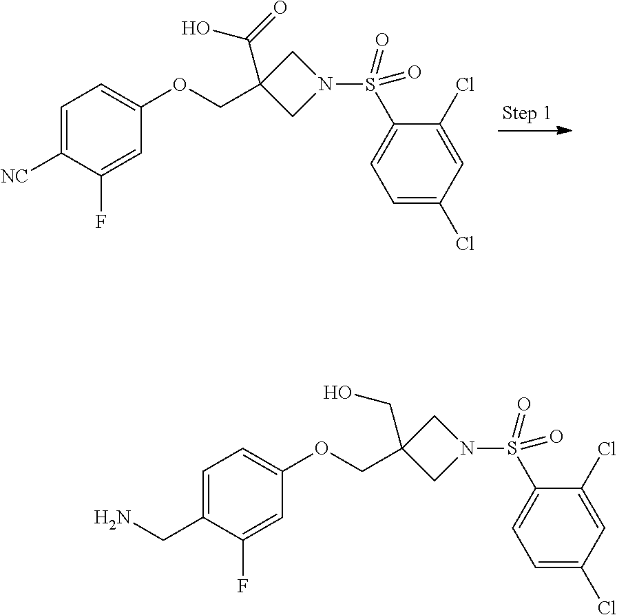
C1=C([NC])C(F)=CC(OCC2(C(=O)O)CN(S(C3=CC=C(Cl)C=C3Cl)(=O)=O)C2)=C1.C1=C(CN)C(F)=CC(OCC2(CO)CN(S(C3=CC=C(Cl)C=C3Cl)(=O)=O)C2)=C1
